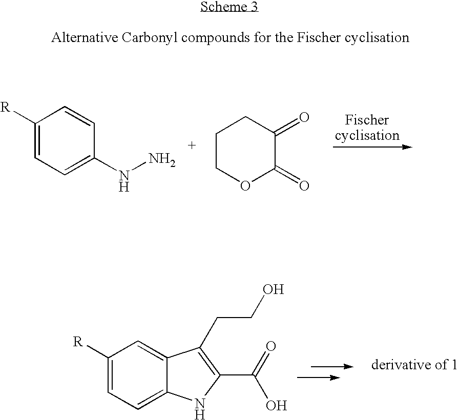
[R]C1=CC=C(NN)C=C1.C1COC(=O)C(=O)C1.[R]C1=CC=C2C(=C1)C(CCO)=C(C(=O)O)N2
